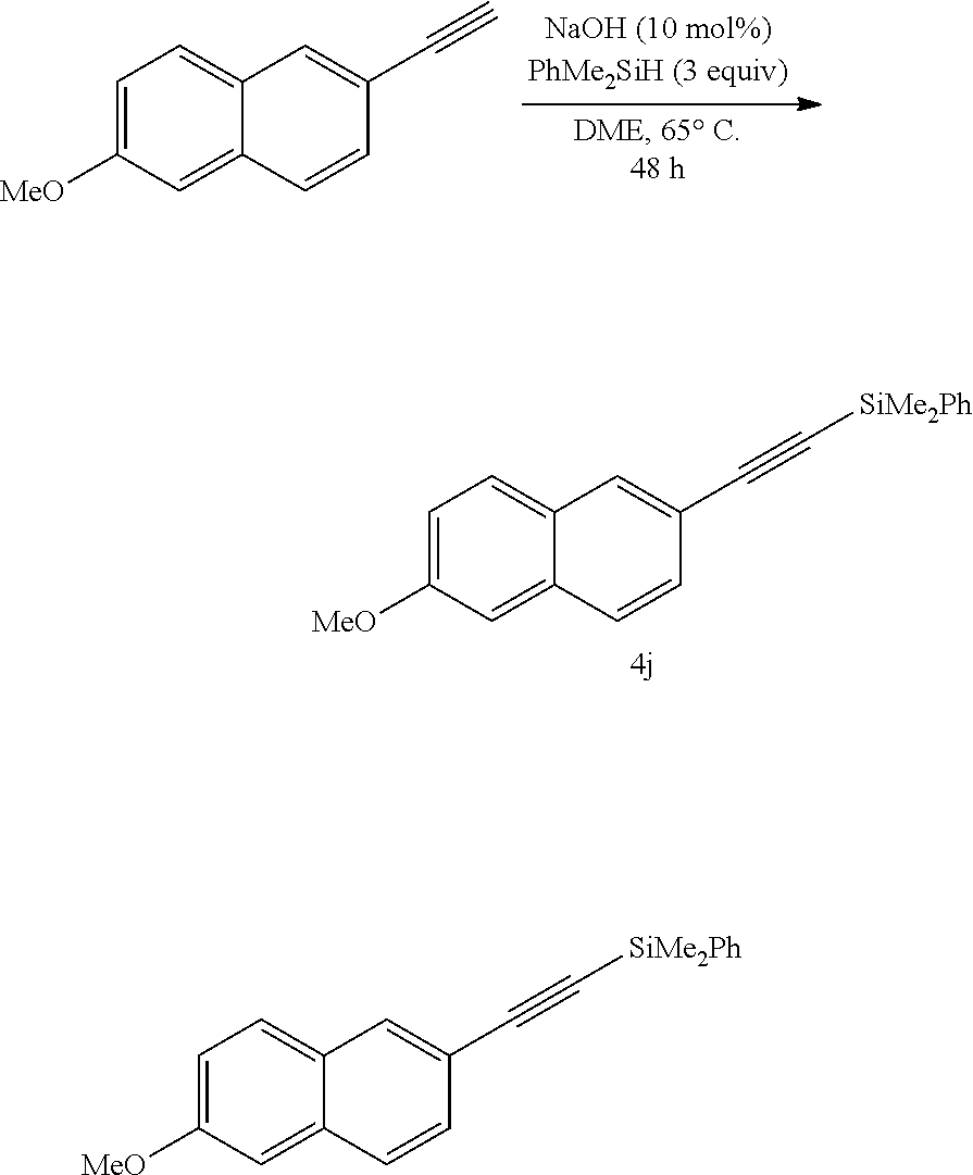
C12=CC=C([MeO])C=C1C=CC(C#C)=C2.C12=CC=C([MeO])C=C1C=CC(C#C[SiMe2Ph])=C2.C12=CC=C([MeO])C=C1C=CC(C#C[SiMe2Ph])=C2
